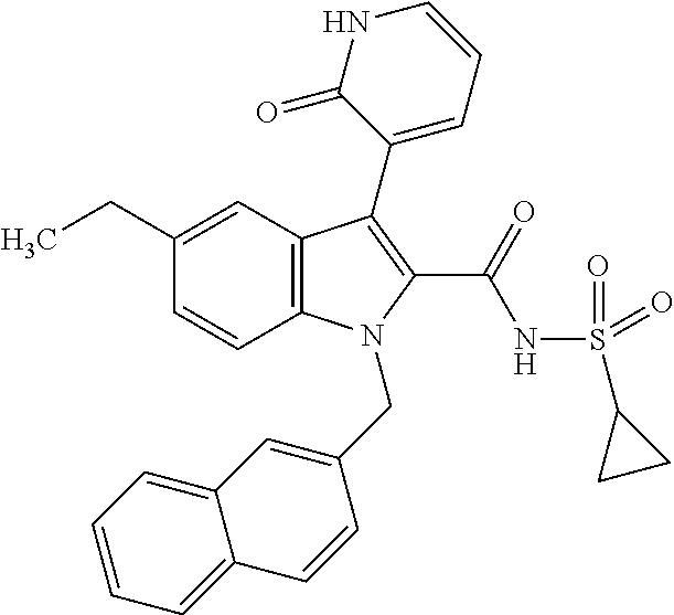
C1(CC)=CC2=C(C=C1)N(CC1=CC3=CC=CC=C3C=C1)C(C(NS(C1CC1)(=O)=O)=O)=C2C1=CC=CNC1=O
